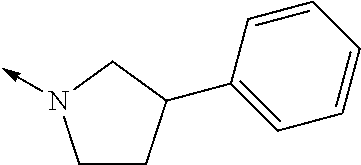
C1CC(C2=CC=CC=C2)CN1->C
